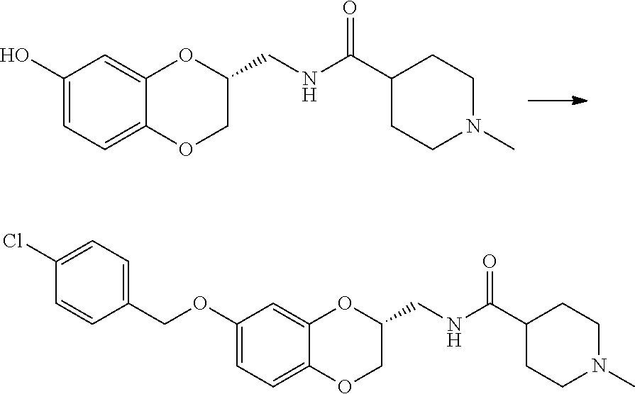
OC1=CC=C2C(=C1)OC(CNC(C1CCN(C)CC1)=O)CO2.C1(Cl)=CC=C(COC2=CC=C3C(=C2)OC(CNC(C2CCN(C)CC2)=O)CO3)C=C1
